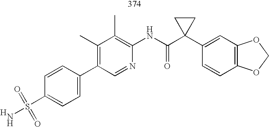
C1(C2=CC=C(S(N)(=O)=O)C=C2)=C(C)C(C)=C(NC(C2(C3=CC4=C(C=C3)OCO4)CC2)=O)N=C1.[H]
